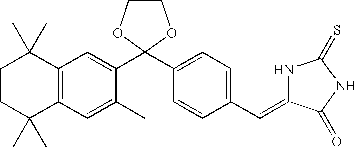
C1CC(C)(C)C2=C(C1(C)C)C=C(C1(C3=CC=C(C=C4NC(=S)NC4=O)C=C3)OCCO1)C(C)=C2
